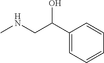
C1=C(C(CNC)O)C=CC=C1
